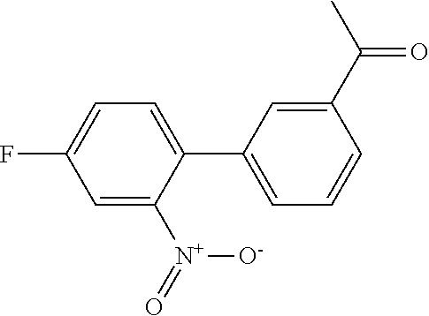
C1=C([N+](=O)[O-])C(C2=CC=CC(C(C)=O)=C2)=CC=C1F
